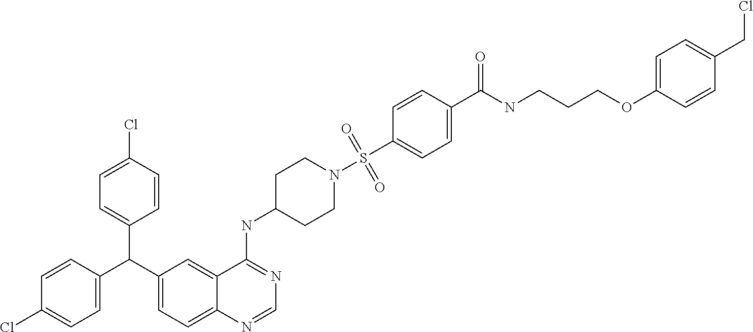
C1=C(Cl)C=CC(C(C2=CC=C(Cl)C=C2)C2=CC=C3C(=C2)C(NC2CCN(S(C4=CC=C(C(NCCCOC5=CC=C(CCl)C=C5)=O)C=C4)(=O)=O)CC2)=NC=N3)=C1
